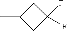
C1(C)CC(F)(F)C1
